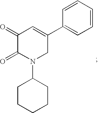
C1=CC=CC(C2=CC(=O)C(=O)N(C3CCCCC3)C2)=C1
